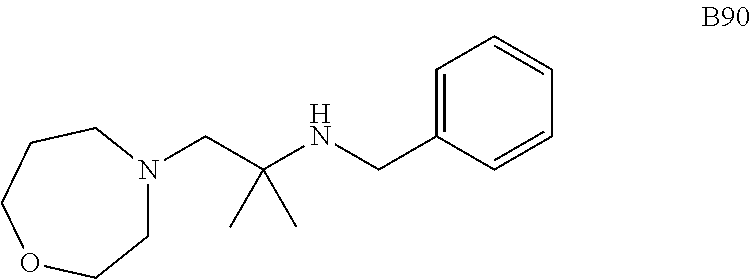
C1N(CC(NCC2=CC=CC=C2)(C)C)CCCOC1
